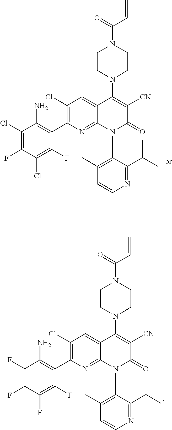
C1(Cl)=C(F)C(Cl)=C(F)C(C2=C(Cl)C=C3C(=N2)N(C2=C(C)C=CN=C2C(C)C)C(=O)C([CN])=C3N2CCN(C(=O)C=C)CC2)=C1N.C1(F)=C(F)C(F)=C(F)C(C2=C(Cl)C=C3C(=N2)N(C2=C(C)C=CN=C2C(C)C)C(=O)C([CN])=C3N2CCN(C(=O)C=C)CC2)=C1N
